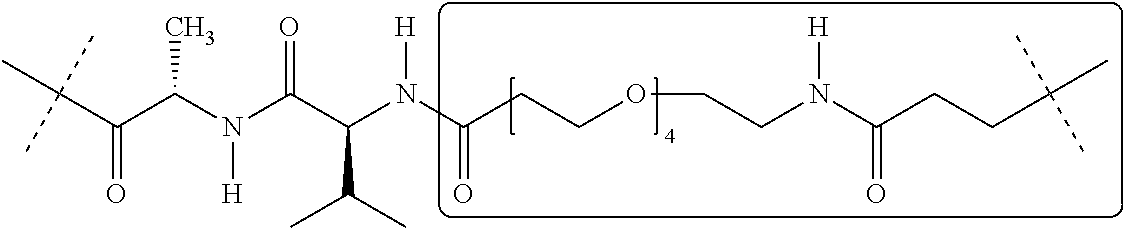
C(C(C(N(C(C(N(C(CCOCCN(C(CCC(C)(C)C)=O)[H])=O)[H])C(C)C)=O)[H])C)=O)(C)(C)C
